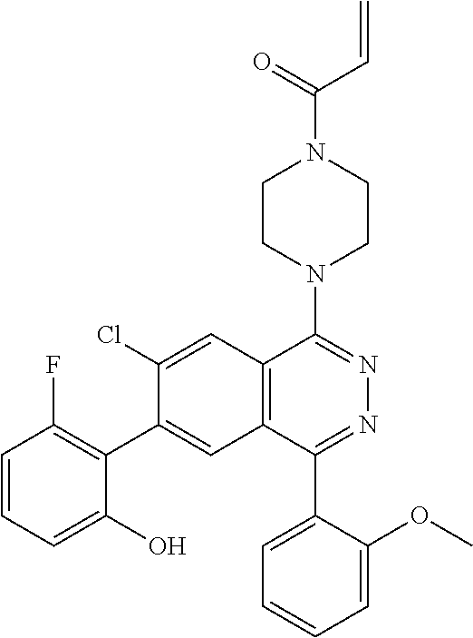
C=CC(N1CCN(C2=NN=C(C3=CC=CC=C3OC)C3=C2C=C(Cl)C(C2=C(F)C=CC=C2O)=C3)CC1)=O
